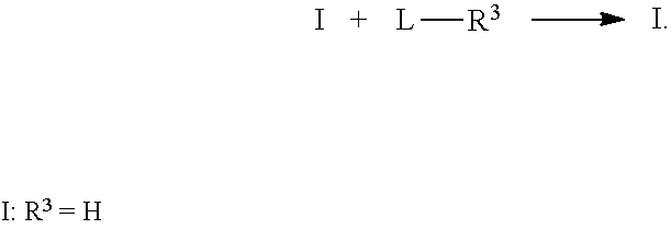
I.[L][R3]
